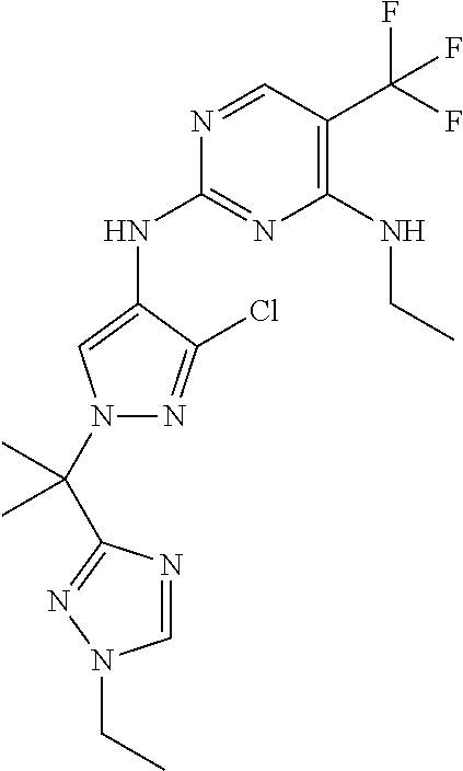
N1(C(C)(C)C2=NN(CC)C=N2)C=C(NC2=NC(NCC)=C(C(F)(F)F)C=N2)C(Cl)=N1
